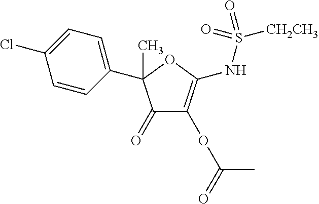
C1(=O)C(OC(C)=O)=C(NS([CH2CH3])(=O)=O)OC1(C1=CC=C(Cl)C=C1)C
